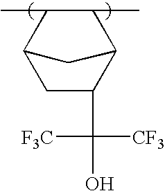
CC1C(C)C2C(C(O)([CF3])[F3C])CC1C2
